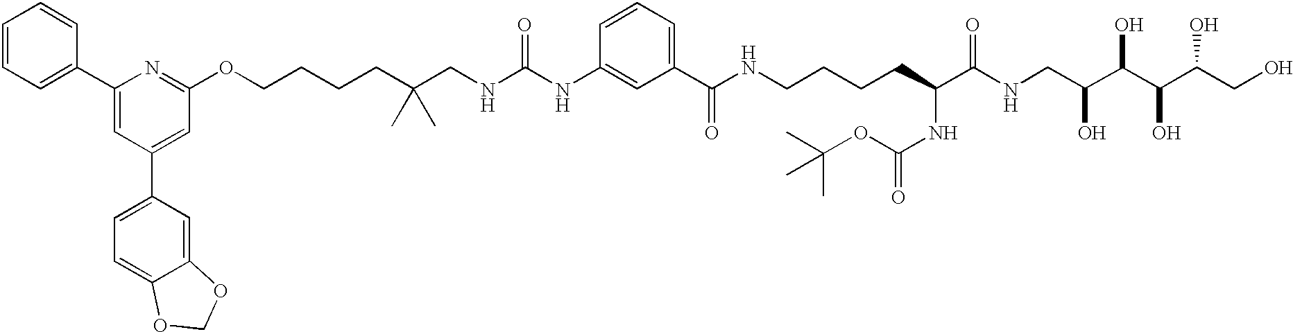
C1=CC=C(C2=CC(C3=CC=C4C(=C3)OCO4)=CC(OCCCCC(CNC(NC3=CC(C(NCCCCC(C(NCC(C(C(O)C(CO)O)O)O)=O)NC(OC(C)(C)C)=O)=O)=CC=C3)=O)(C)C)=N2)C=C1
